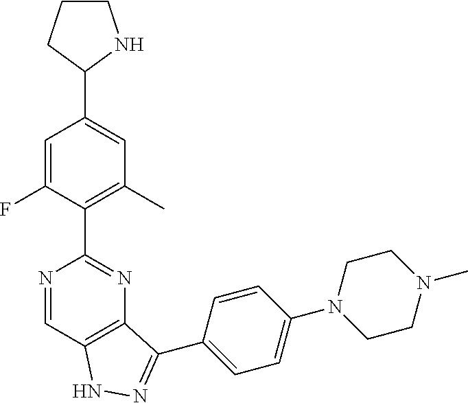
C12=C(C=NC(C3=C(C)C=C(C4NCCC4)C=C3F)=N1)NN=C2C1=CC=C(N2CCN(C)CC2)C=C1
